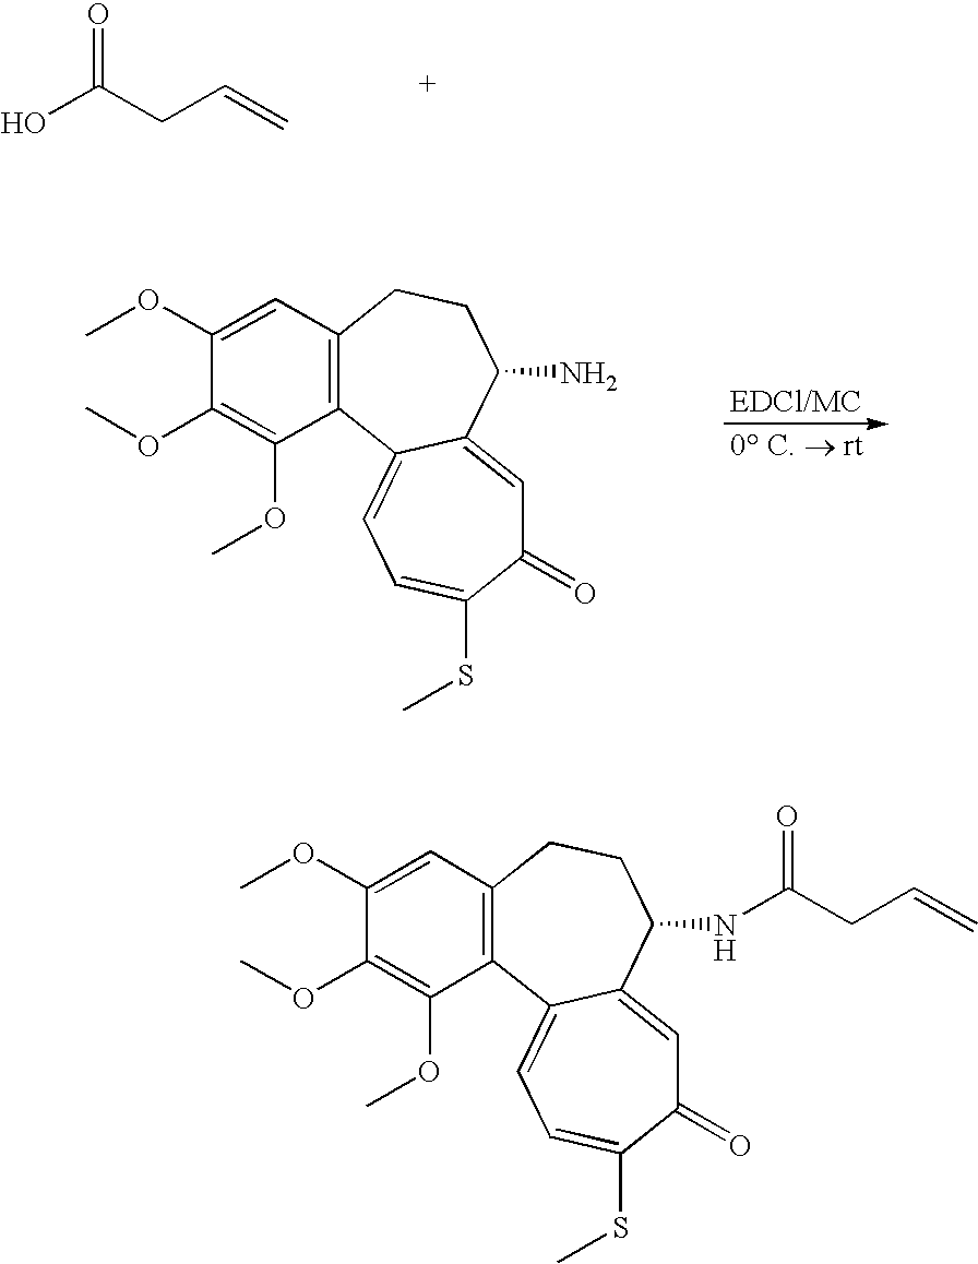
OC(CC=C)=O.C1(OC)=CC2=C(C(OC)=C1OC)C1=CC=C(SC)C(=O)C=C1C(N)CC2.C1(OC)=CC2=C(C(OC)=C1OC)C1=CC=C(SC)C(=O)C=C1C(NC(CC=C)=O)CC2
